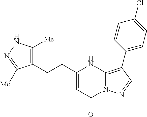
C1(C2=C3N(N=C2)C(=O)C=C(CCC2=C([Me])NN=C2[Me])N3)=CC=C(Cl)C=C1
